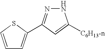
C1=CSC(C2=NNC([C6H13-n])=C2)=C1
